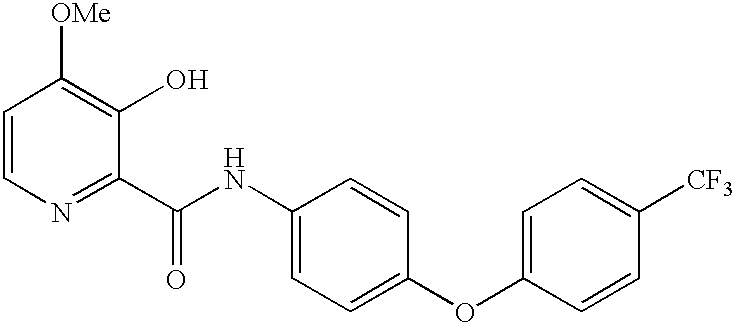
C1=CN=C(C(NC2=CC=C(OC3=CC=C([CF3])C=C3)C=C2)=O)C(O)=C1[OMe]
